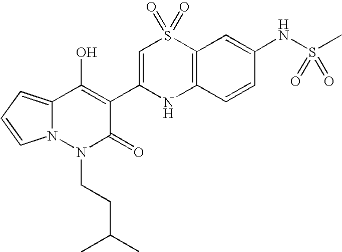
C12=CC=CN1N(CCC(C)C)C(=O)C(C1=CS(=O)(=O)C3=C(N1)C=CC(NS(C)(=O)=O)=C3)=C2O
